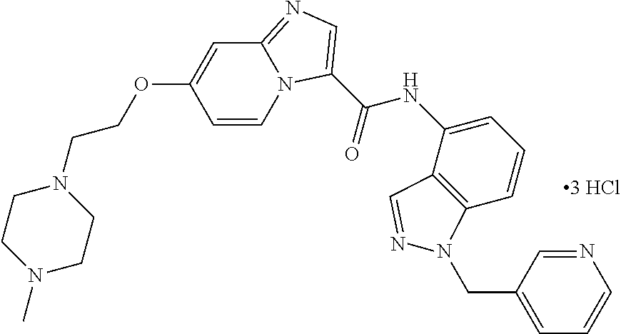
C(=O)(NC1=CC=CC2=C1C=NN2CC1=CC=CN=C1)C1=CN=C2C=C(OCCN3CCN(C)CC3)C=CN21
